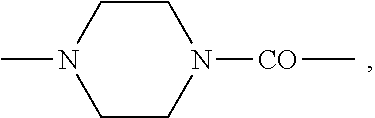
C1CN([CO]C)CCN1C
